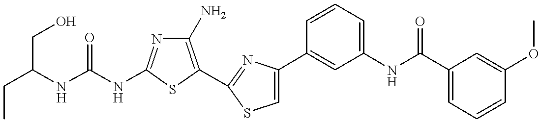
C(NC1=NC(N)=C(C2=NC(C3=CC(NC(C4=CC=CC(OC)=C4)=O)=CC=C3)=CS2)S1)(NC(CO)CC)=O
